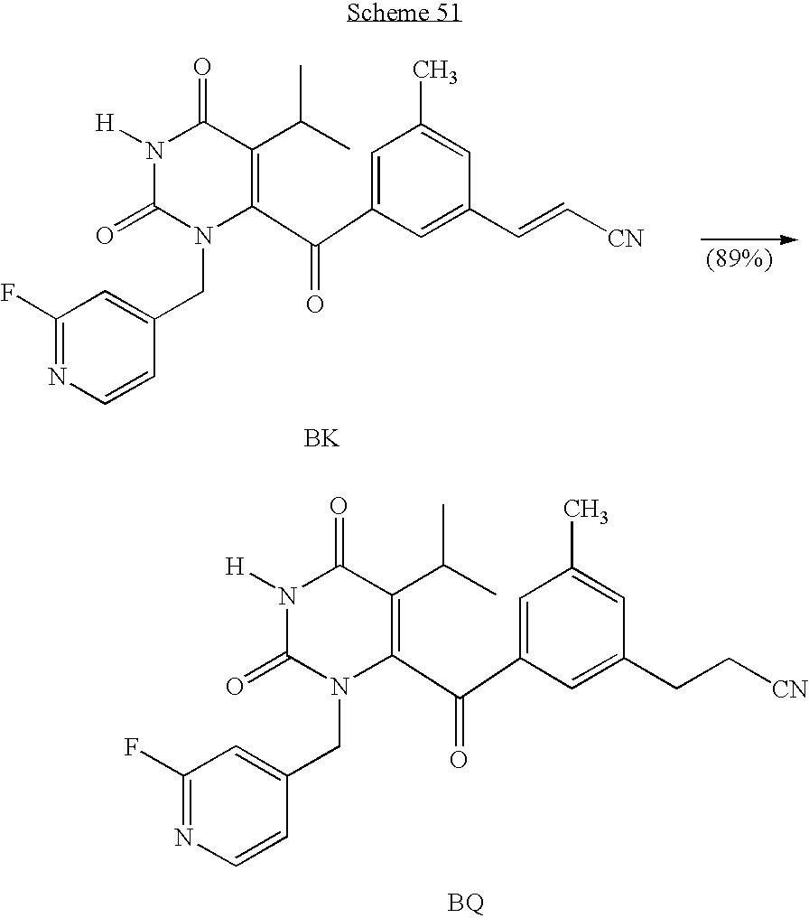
N1([H])C(=O)N(CC2=CC(F)=NC=C2)C(C(C2=CC(C)=CC(CC[CN])=C2)=O)=C(C(C)C)C1=O.[BQ].N1([H])C(=O)N(CC2=CC(F)=NC=C2)C(C(C2=CC(C)=CC(C=C[CN])=C2)=O)=C(C(C)C)C1=O.[BK]
